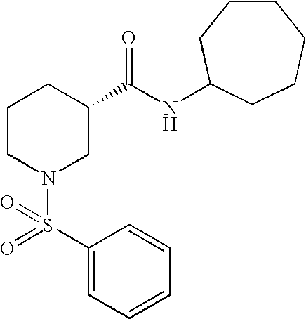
C1=CC(S(=O)(N2CC(C(NC3CCCCCC3)=O)CCC2)=O)=CC=C1
